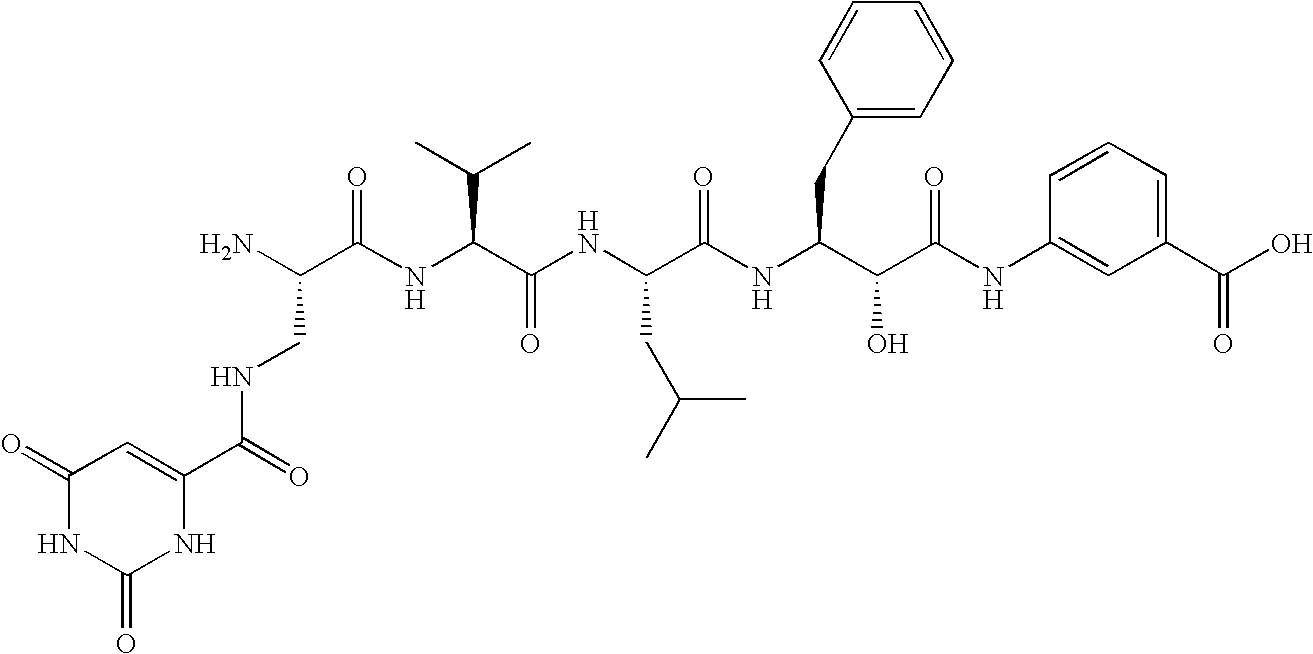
C1(=O)NC(C(=O)NCC(N)C(=O)NC(C(C)C)C(=O)NC(CC(C)C)C(=O)NC(CC2=CC=CC=C2)C(O)C(=O)NC2=CC(C(=O)O)=CC=C2)=CC(=O)N1
